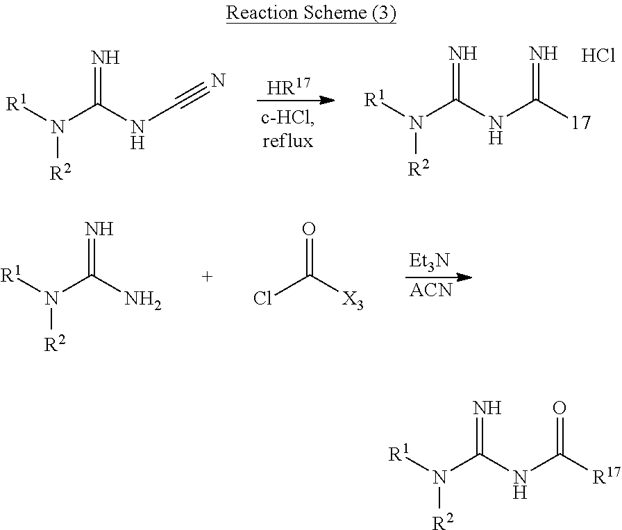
[R1]N(C(NC([R17])=O)=N)[R2].[HR17].[R1]N(C(NC([17])=N)=N)[R2].Cl.[R1]N(C(NC#N)=N)[R2].[Et3N].[ACN].[R1]N(C(N)=N)[R2].ClC([X3])=O
